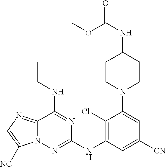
C12=NC=C([NC])N1N=C(NC1=C(Cl)C(N3CCC(NC(OC)=O)CC3)=CC([CN])=C1)N=C2NCC
